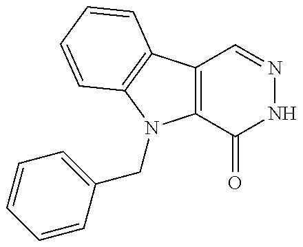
C12=C(C3=C(N1CC1=CC=CC=C1)C=CC=C3)C=NNC2=O
